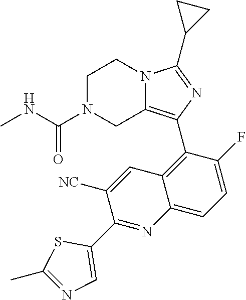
C1N(C(NC)=O)CC2=C(C3=C4C(=CC=C3F)N=C(C3=CN=C(C)S3)C([NC])=C4)N=C(C3CC3)N2C1
